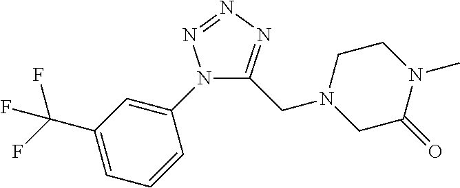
N1(C2=CC(C(F)(F)F)=CC=C2)C(CN2CC(=O)N(C)CC2)=NN=N1
